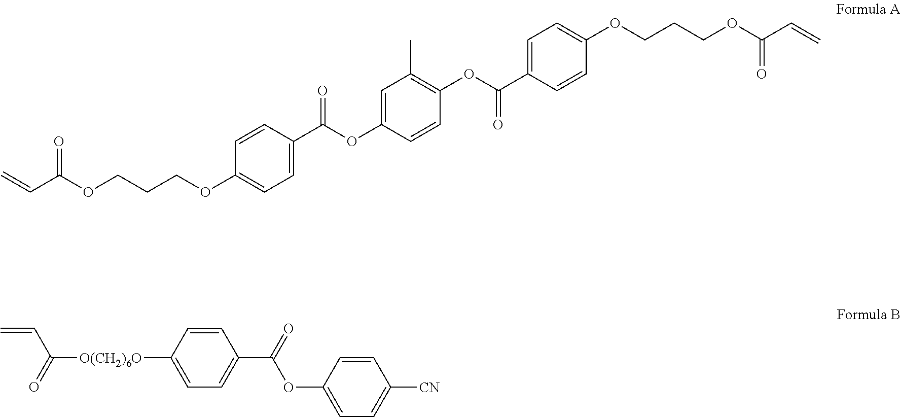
C=CC(OCCCOC1=CC=C(C(OC2=CC(C)=C(OC(C3=CC=C(OCCCOC(C=C)=O)C=C3)=O)C=C2)=O)C=C1)=O.C=CC([O(CH2)6O]C1=CC=C(C(=O)OC2=CC=C([CN])C=C2)C=C1)=O
